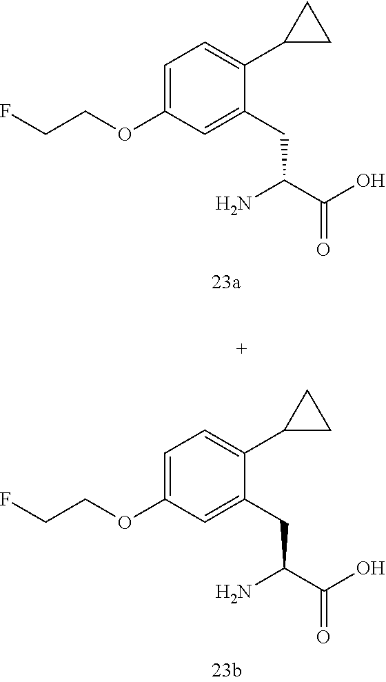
C1=C(OCCF)C=C(CC(C(O)=O)N)C(C2CC2)=C1.C1=C(OCCF)C=C(CC(C(O)=O)N)C(C2CC2)=C1
